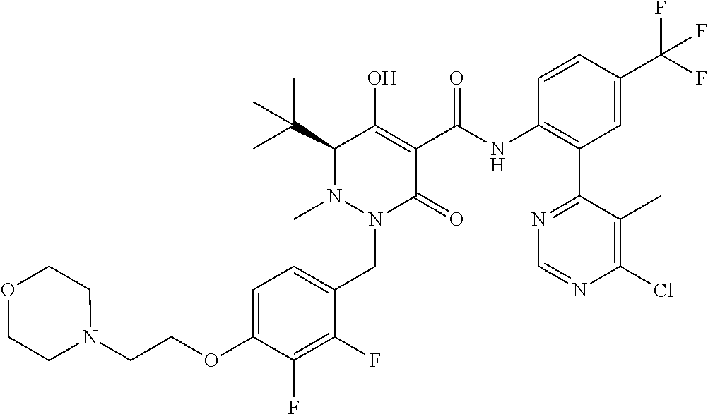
C1=C(OCCN2CCOCC2)C(F)=C(F)C(CN2C(=O)C(C(=O)NC3=C(C4=NC=NC(Cl)=C4C)C=C(C(F)(F)F)C=C3)=C(O)C(C(C)(C)C)N2C)=C1
